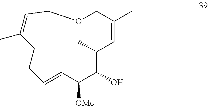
C1OCC(C)=CC(C)C(O)C([OMe])C=CCCC(C)=C1
